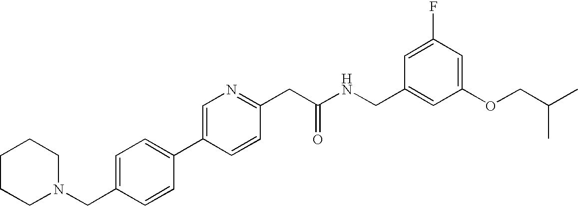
C1(CN2CCCCC2)=CC=C(C2=CN=C(CC(NCC3=CC(OCC(C)C)=CC(F)=C3)=O)C=C2)C=C1
